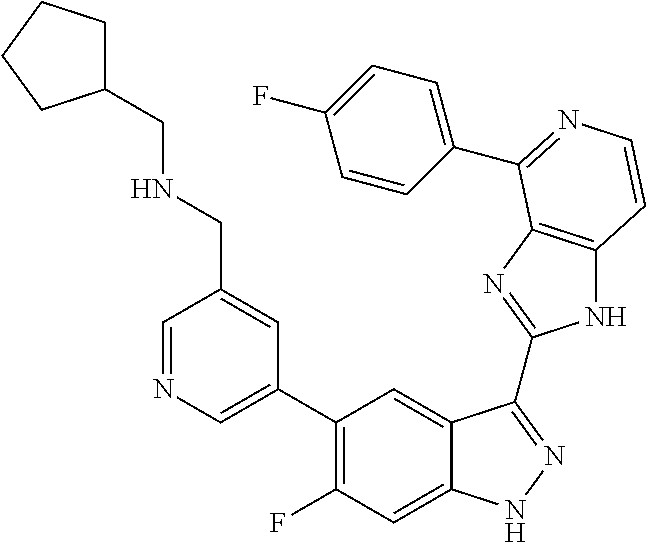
C1=C(C2=C(F)C=C3C(=C2)C(C2=NC4=C(N2)C=CN=C4C2=CC=C(F)C=C2)=NN3)C=C(CNCC2CCCC2)C=N1
